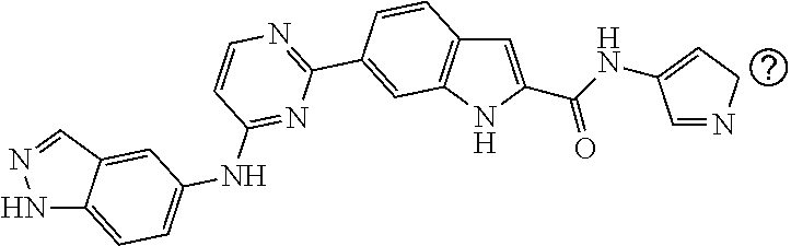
N1C2=CC=C(NC3=NC(C4=CC5=C(C=C4)C=C(C(=O)NC4=CCN=C4)N5)=NC=C3)C=C2C=N1
